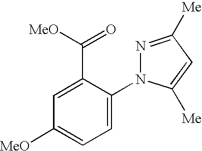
C1=C(N2N=C([Me])C=C2[Me])C(C([MeO])=O)=CC([MeO])=C1
